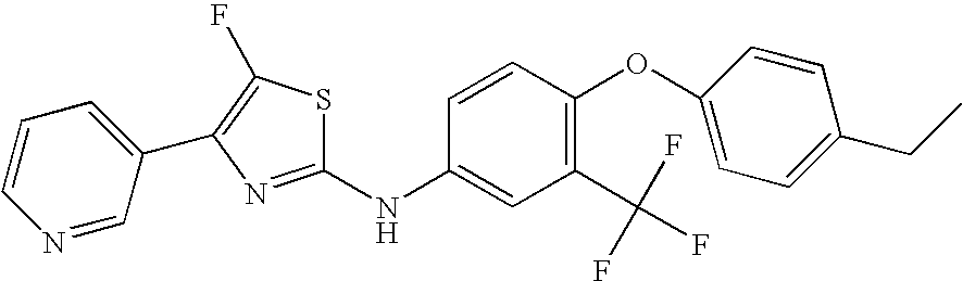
S1C(NC2=CC(C(F)(F)F)=C(OC3=CC=C(CC)C=C3)C=C2)=NC(C2=CC=CN=C2)=C1F
